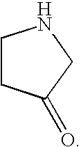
C1CC(=O)CN1
